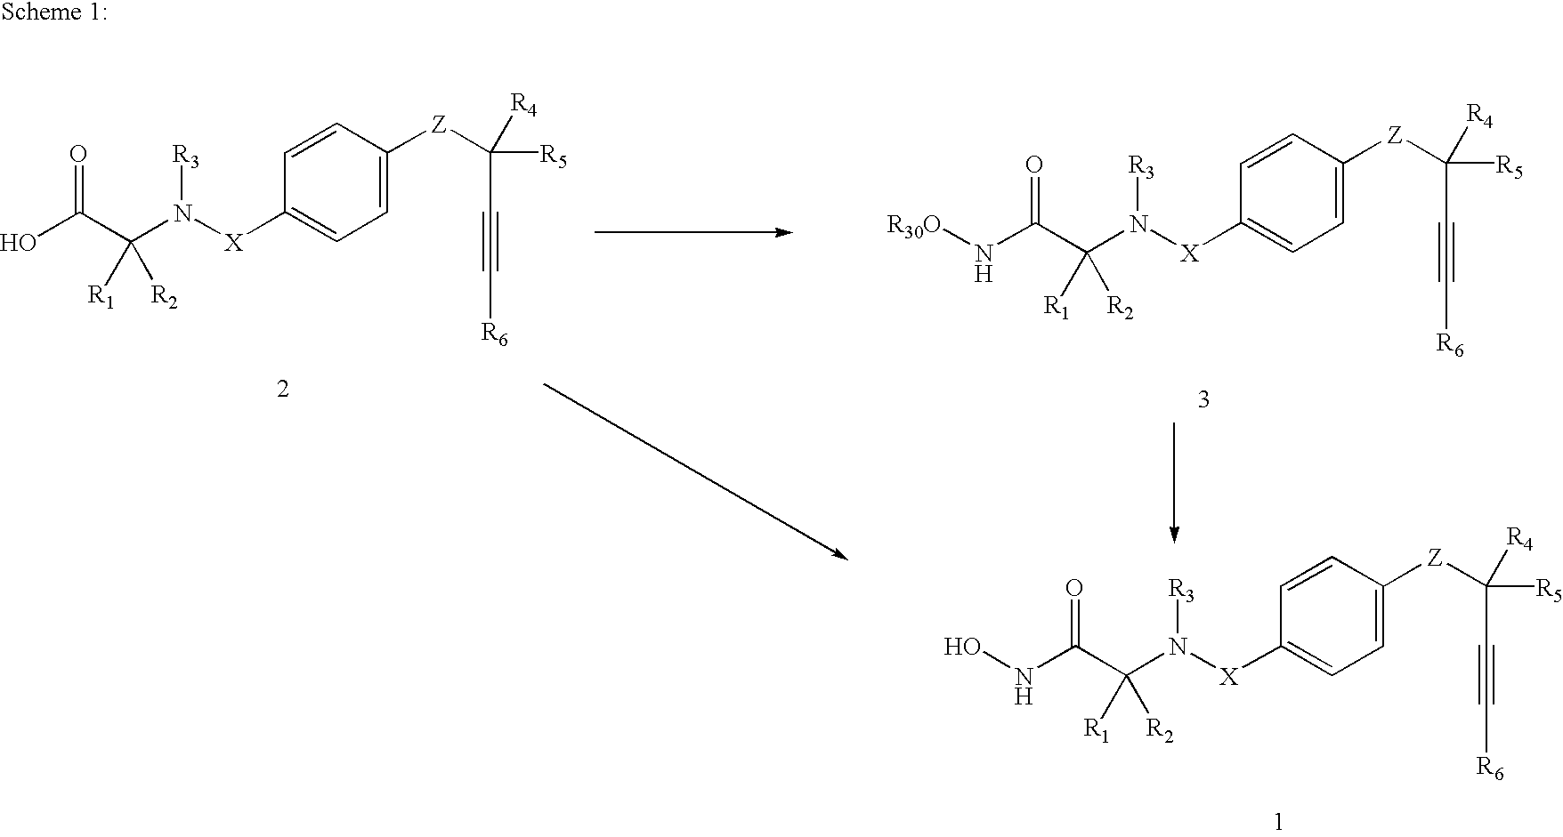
C1=CC([X]N(C(C(O)=O)([R2])[R1])[R3])=CC=C1[Z]C(C#C[R6])([R5])[R4].C1=CC([X]N(C(C(NO)=O)([R2])[R1])[R3])=CC=C1[Z]C(C#C[R6])([R5])[R4].C1=CC([X]N(C(C(N[R30O])=O)([R2])[R1])[R3])=CC=C1[Z]C(C#C[R6])([R5])[R4]
